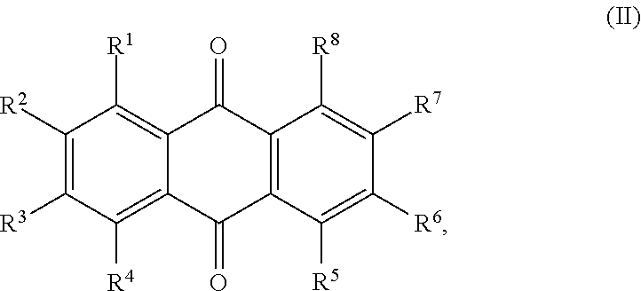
C1([R2])=C([R3])C([R4])=C2C(=C1[R1])C(=O)C1=C(C2=O)C([R5])=C([R6])C([R7])=C1[R8]
